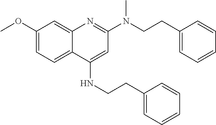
C1(OC)=CC=C2C(=C1)N=C(N(CCC1=CC=CC=C1)C)C=C2NCCC1=CC=CC=C1
